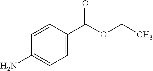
C1=CC(C(OCC)=O)=CC=C1N
